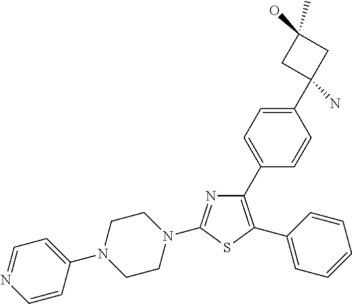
N1=C(N2CCN(C3=CC=NC=C3)CC2)SC(C2=CC=CC=C2)=C1C1=CC=C(C2(N)CC(O)(C)C2)C=C1
